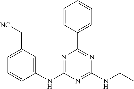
C1(NC2=NC(C3=CC=CC=C3)=NC(NC(C)C)=N2)=CC(C[NC])=CC=C1
